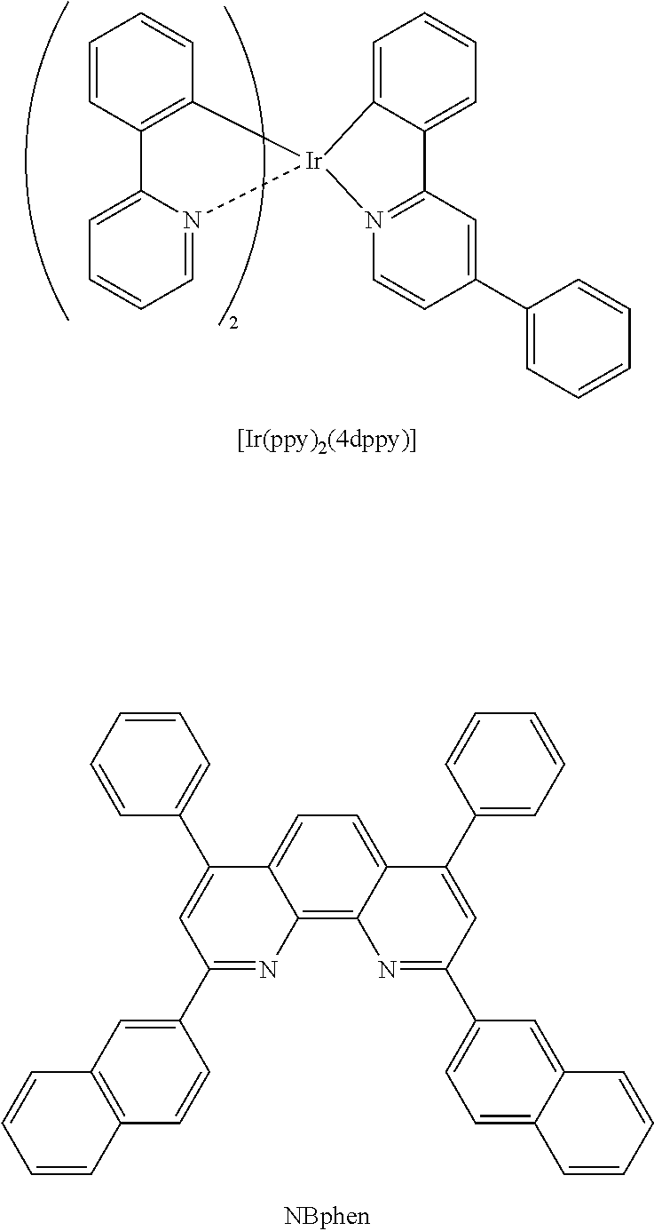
C12=C3C(=CC=C1C(C1=CC=CC=C1)=CC(C1=CC4=C(C=C1)C=CC=C4)=N2)C(C1=CC=CC=C1)=CC(C1=CC=C2C(=C1)C=CC=C2)=N3.C1=CC2=C(C=C1)[Ir]1(N3=CC=CC=C23)C2=CC=CC=C2C2=N1C=CC(C1=CC=CC=C1)=C2
